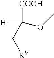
[COOH]C([H])(C[R9])OC
